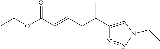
CCOC(C=CCC(C1=CN(CC)N=N1)C)=O
